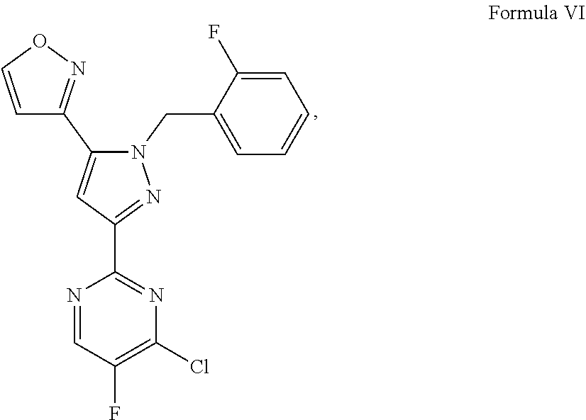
C1(CN2C(C3=NOC=C3)=CC(C3=NC(Cl)=C(F)C=N3)=N2)=CC=CC=C1F
